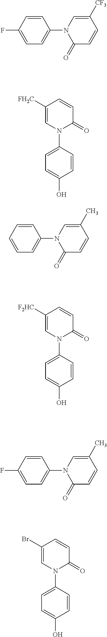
C1=C(F)C=CC(N2C(=O)C=CC([CF3])=C2)=C1.C1([FH2C])=CN(C2=CC=C(O)C=C2)C(=O)C=C1.C1=CC=CC(N2C(=O)C=CC(C)=C2)=C1.C1([F2HC])=CN(C2=CC=C(O)C=C2)C(=O)C=C1.C1=C(F)C=CC(N2C(=O)C=CC(C)=C2)=C1.C1(Br)=CN(C2=CC=C(O)C=C2)C(=O)C=C1
